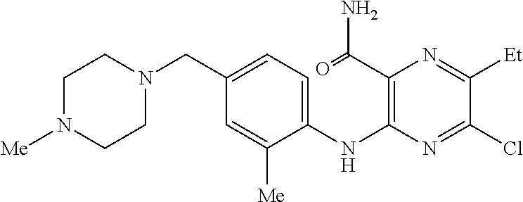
C1(CN2CCN([Me])CC2)=CC=C(NC2=C(C(=O)N)N=C([Et])C(Cl)=N2)C([Me])=C1
